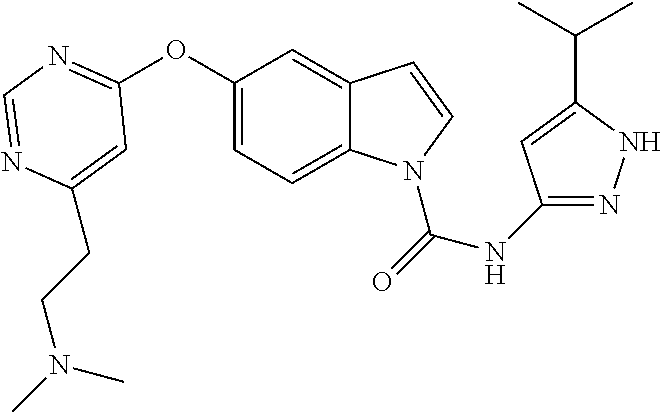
C1=C(CCN(C)C)N=CN=C1OC1=CC=C2C(=C1)C=CN2C(=O)NC1=NNC(C(C)C)=C1
